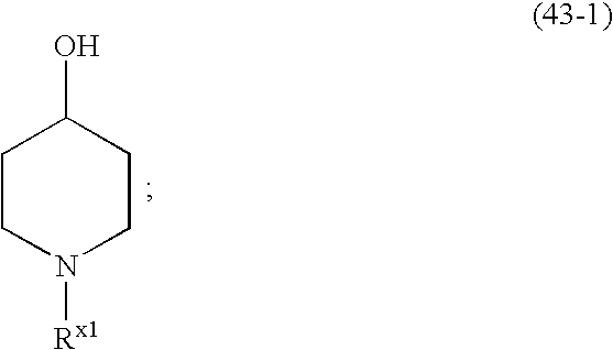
C1CN([Rx1])CCC1O
